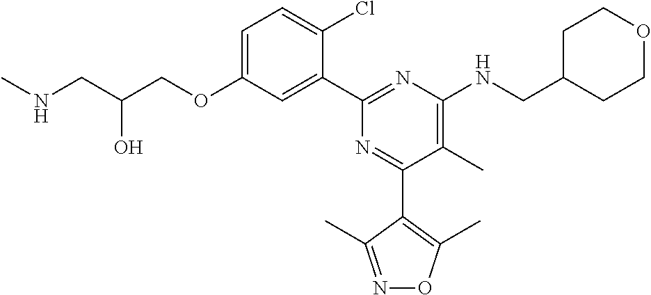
C1=C(OCC(CNC)O)C=C(C2=NC(NCC3CCOCC3)=C(C)C(C3=C(C)ON=C3C)=N2)C(Cl)=C1
